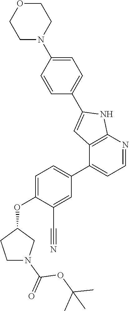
C1=C(N2CCOCC2)C=CC(C2=CC3=C(N2)N=CC=C3C2=CC=C(OC3CCN(C(=O)OC(C)(C)C)C3)C(C#N)=C2)=C1
